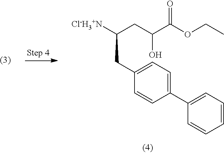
C1=C(CC([Cl-H3+N])CC(C(OCC)=O)O)C=CC(C2=CC=CC=C2)=C1
